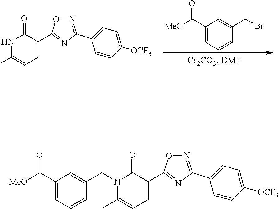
C1(C([MeO])=O)=CC=CC(CBr)=C1.N1C(C)=CC=C(C2=NC(C3=CC=C([OCF3])C=C3)=NO2)C1=O.N1(CC2=CC(C([MeO])=O)=CC=C2)C(C)=CC=C(C2=NC(C3=CC=C([OCF3])C=C3)=NO2)C1=O
